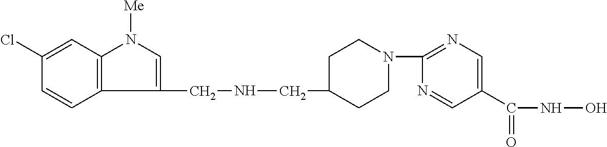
C1(CNCC2CCN(C3=NC=C(C(NO)=O)C=N3)CC2)=CN([Me])C2=C1C=CC(Cl)=C2
